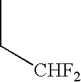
CC[CHF2]
